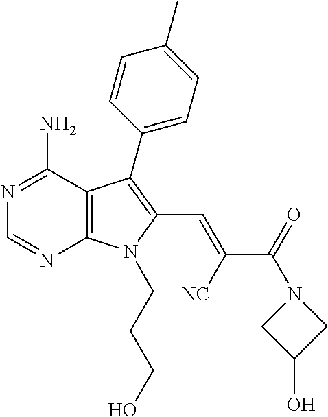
N1=C(N)C2=C(N=C1)N(CCCO)C(C=C([NC])C(=O)N1CC(O)C1)=C2C1=CC=C(C)C=C1
